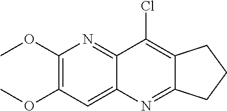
C1(OC)=C(OC)C=C2C(=N1)C(Cl)=C1C(=N2)CCC1
